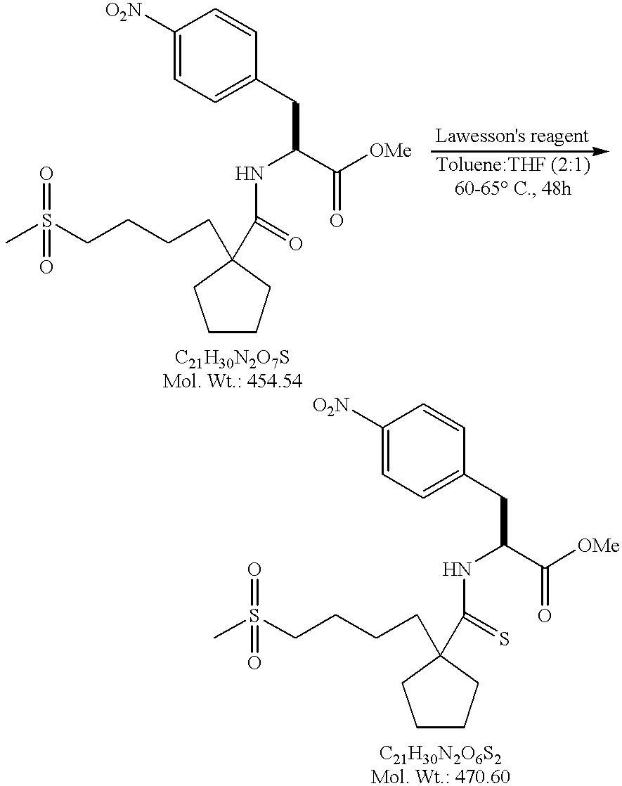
C1CCC(CCCCS(C)(=O)=O)(C(=O)NC(C(=O)[OMe])CC2=CC=C([O2N])C=C2)C1.C1CCC(CCCCS(C)(=O)=O)(C(=S)NC(C(=O)[OMe])CC2=CC=C([O2N])C=C2)C1
